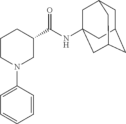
C1CN(C2=CC=CC=C2)CC(C(NC23CC4CC(CC(C2)C4)C3)=O)C1
